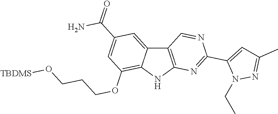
C12=C(NC3=C(OCCCO[TBDMS])C=C(C(=O)N)C=C13)N=C(C1=CC(C)=NN1CC)N=C2
